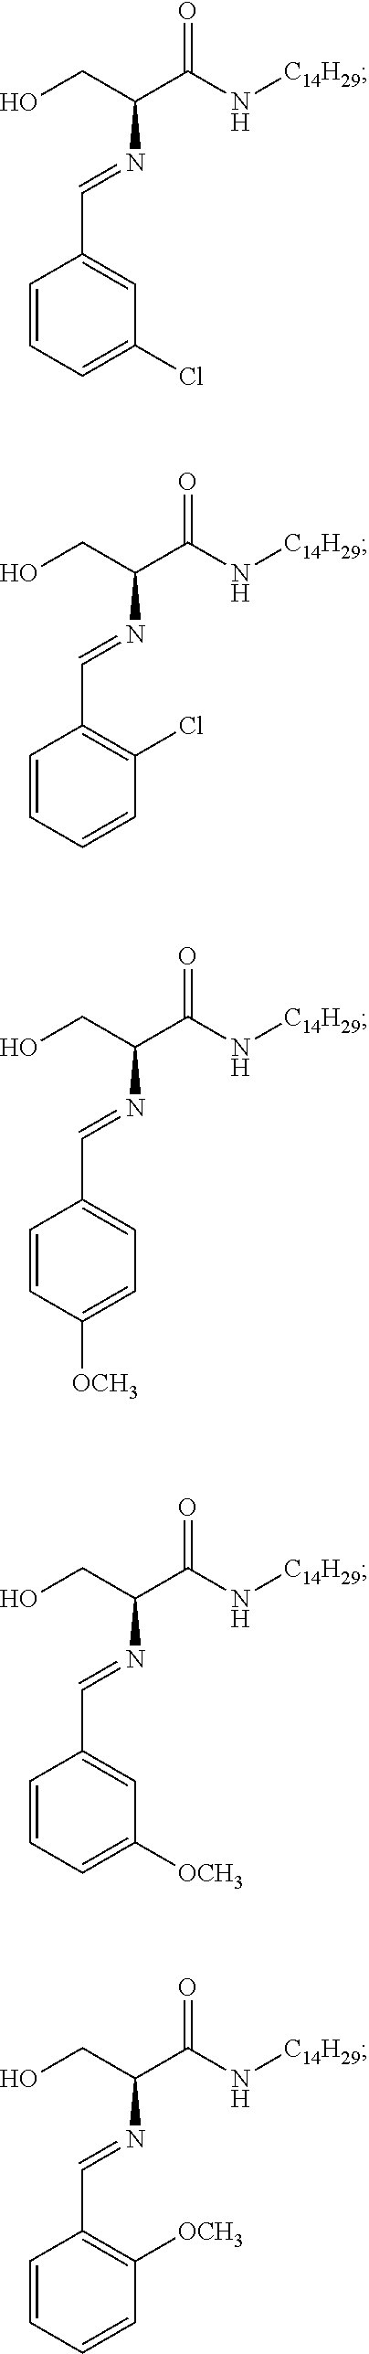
C1=C(C=NC(CO)C(N[C14H29])=O)C=CC=C1Cl.C1(Cl)=C(C=NC(CO)C(N[C14H29])=O)C=CC=C1.C1=C(C=NC(CO)C(N[C14H29])=O)C=CC([OCH3])=C1.C1=C(C=NC(CO)C(N[C14H29])=O)C=CC=C1[OCH3].C1([OCH3])=C(C=NC(CO)C(N[C14H29])=O)C=CC=C1
